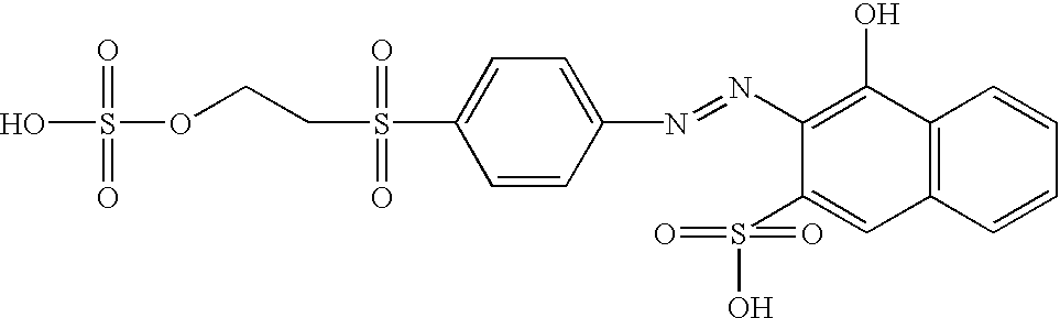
C12=C(C=CC=C1)C=C(S(=O)(=O)O)C(N=NC1=CC=C(S(CCOS(O)(=O)=O)(=O)=O)C=C1)=C2O
